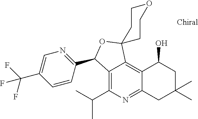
C1=CC(C2C3=C(C(C)C)N=C4C(=C3C3(O2)CCOCC3)C(O)CC(C)(C)C4)=NC=C1C(F)(F)F
